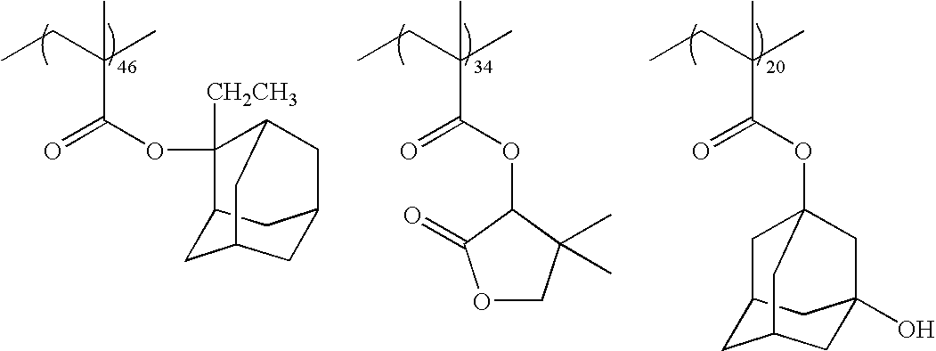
CCC(C)(C)C(OC1([CH2CH3])C2CC3CC(C2)CC1C3)=O.CCC(C)(C)C(OC1C(=O)OCC1(C)C)=O.CCC(C)(C)C(OC12CC3CC(CC(O)(C3)C1)C2)=O
